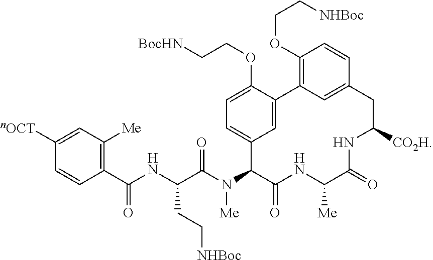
C1([nOCT])=CC([Me])=C(C(NC(C(N(C2C(=O)NC([Me])C(=O)NC([CO2H])CC3=CC(=C(OCC[NHBoc])C=C3)C3=CC2=CC=C3OCC[BocHN])[Me])=O)CC[NHBoc])=O)C=C1
